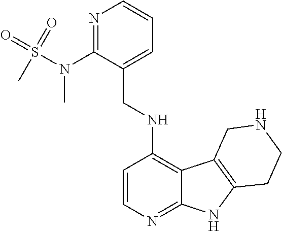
C(C1=CC=CN=C1N(S(=O)(=O)C)C)NC1=C2C(=NC=C1)NC1=C2CNCC1
